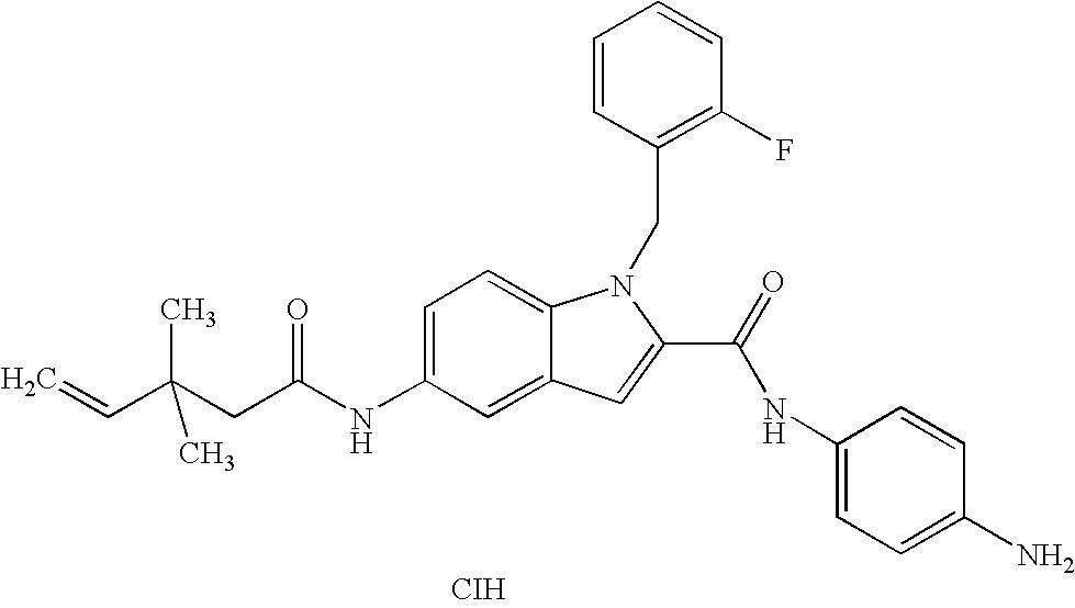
[CIH].C1=C(NC(CC(C=C)(C)C)=O)C=C2C(=C1)N(CC1=C(F)C=CC=C1)C(C(=O)NC1=CC=C(N)C=C1)=C2
